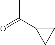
C(C)(C1CC1)=O
